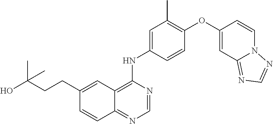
C12=NC=NC(NC3=CC(C)=C(OC4=CC5=NC=NN5C=C4)C=C3)=C1C=C(CCC(O)(C)C)C=C2
